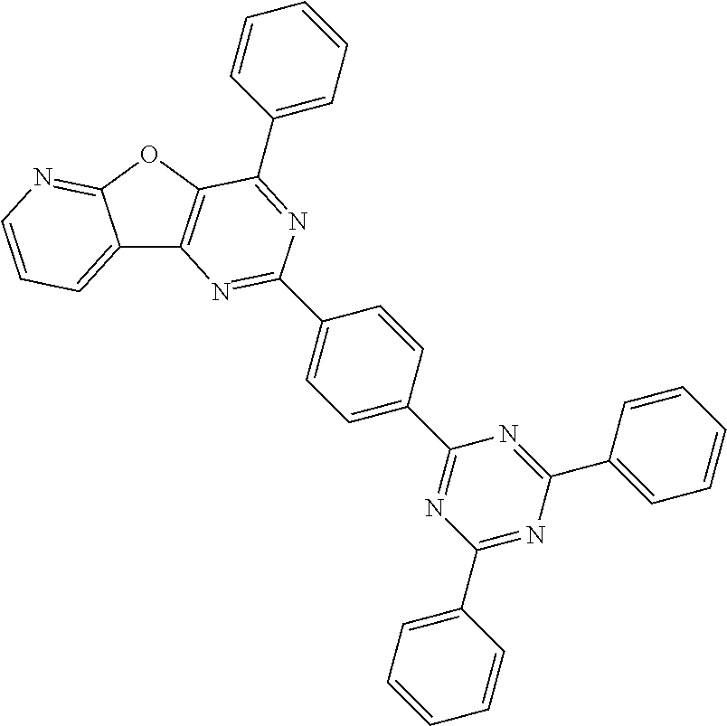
C12=CC=CN=C1OC1=C2N=C(C2=CC=C(C3=NC(C4=CC=CC=C4)=NC(C4=CC=CC=C4)=N3)C=C2)N=C1C1=CC=CC=C1
